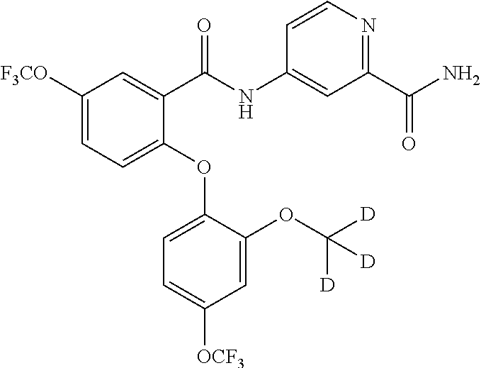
C1([F3CO])=CC=C(OC2=CC=C([OCF3])C=C2OC([D])([D])[D])C(C(NC2=CC(C(N)=O)=NC=C2)=O)=C1
